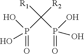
OP(=O)(C([R2])([R1])P(=O)(O)O)O
